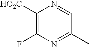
C1([HO2C])=C(F)N=C(C)C=N1
